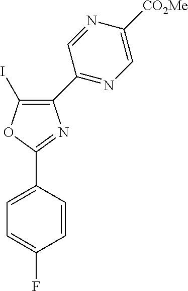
C1(C2=CC=C(F)C=C2)=NC(C2=NC=C([CO2Me])N=C2)=C(I)O1
